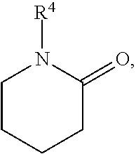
C1CCCC(=O)N1[R4]
